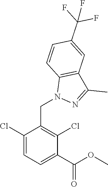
C1(CN2N=C(C)C3=C2C=CC(C(F)(F)F)=C3)=C(Cl)C(C(OC)=O)=CC=C1Cl
